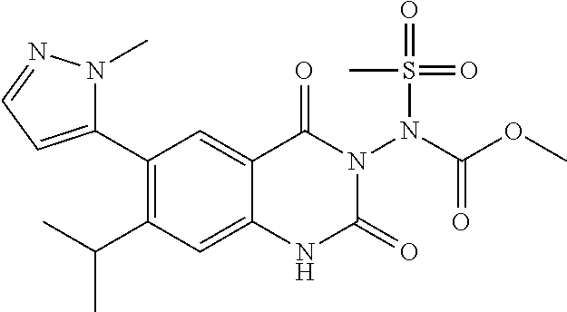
C1(C2=CC=NN2C)=C(C(C)C)C=C2C(=C1)C(=O)N(N(C(OC)=O)S(C)(=O)=O)C(=O)N2
